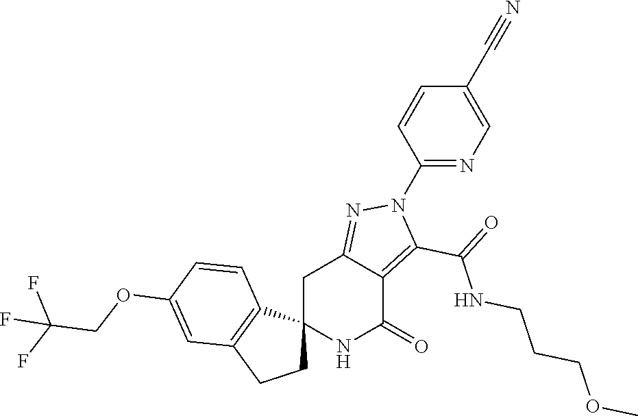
C12(NC(=O)C3=C(C(=O)NCCCOC)N(C4=NC=C(C#N)C=C4)N=C3C1)CCC1=C2C=CC(OCC(F)(F)F)=C1
